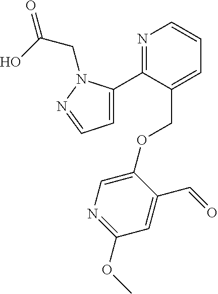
N1=C(C2=CC=NN2CC(=O)O)C(COC2=CN=C(OC)C=C2C=O)=CC=C1
